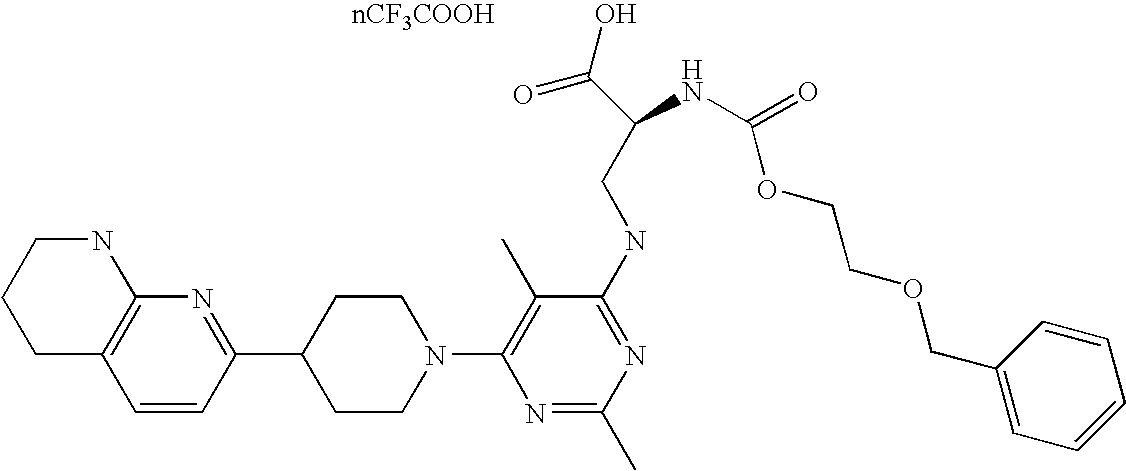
[nCF3COOH].C1=CC(C2CCN(C3=C(C)C(NCC(C(=O)O)NC(OCCOCC4=CC=CC=C4)=O)=NC(C)=N3)CC2)=NC2=C1CCCN2
